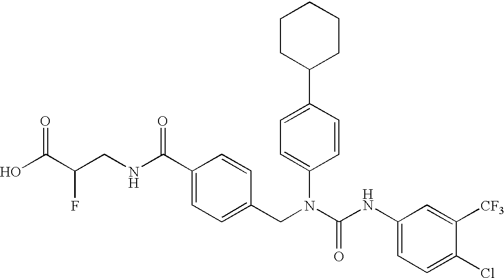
OC(C(CNC(C1=CC=C(CN(C(NC2=CC=C(Cl)C([CF3])=C2)=O)C2=CC=C(C3CCCCC3)C=C2)C=C1)=O)F)=O
